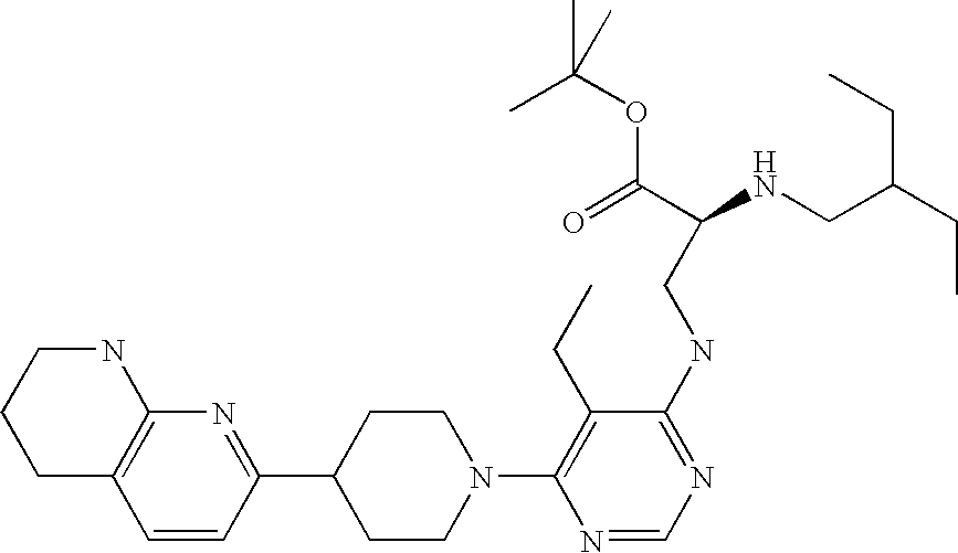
C1=CC(C2CCN(C3=C(CC)C(NCC(NCC(CC)CC)C(=O)OC(C)(C)C)=NC=N3)CC2)=NC2=C1CCCN2
